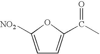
C1=C([NO2])OC(C(C)=O)=C1
